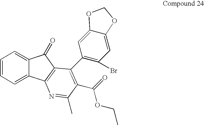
C1=CC=C2C(=C1)C(=O)C1=C2N=C(C)C(C(=O)OCC)=C1C1=C(Br)C=C2C(=C1)OCO2
